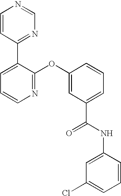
N1=C(OC2=CC(C(NC3=CC(Cl)=CC=C3)=O)=CC=C2)C(C2=NC=NC=C2)=CC=C1
